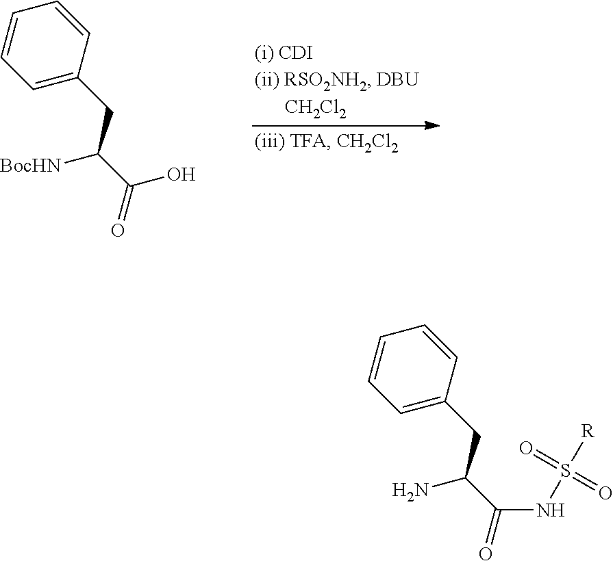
C1=C(CC(C(O)=O)[BocHN])C=CC=C1.C1=C(CC(C(=O)NS([R])(=O)=O)N)C=CC=C1
